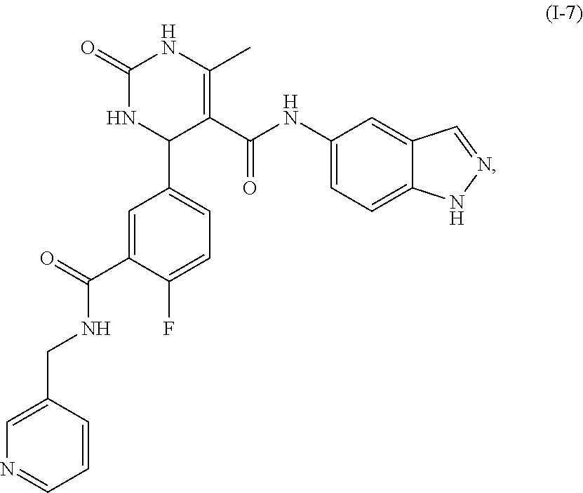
C1=CC(CNC(C2=CC(C3C(C(=O)NC4=CC=C5C(=C4)C=NN5)=C(C)NC(=O)N3)=CC=C2F)=O)=CN=C1
